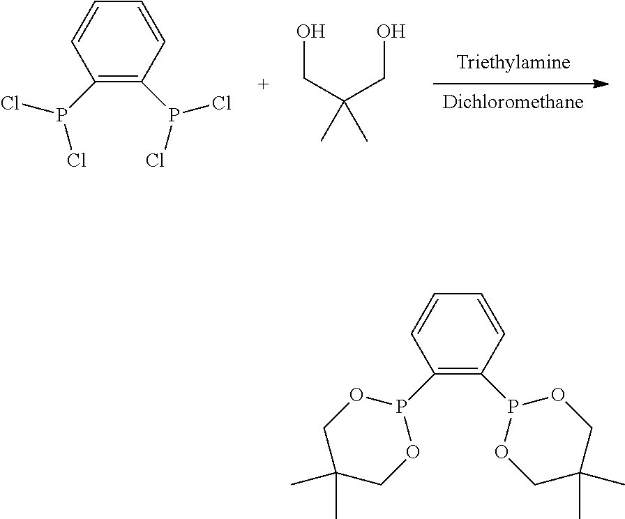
[Dichloromethane].[Triethylamine].C(C(CO)(C)C)O.C1(P(Cl)Cl)=C(P(Cl)Cl)C=CC=C1.C1(P2OCC(C)(C)CO2)=C(P2OCC(C)(C)CO2)C=CC=C1
